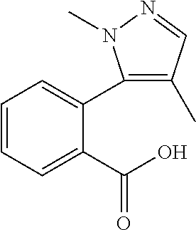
C1=CC=C(C(O)=O)C(C2=C(C)C=NN2C)=C1
